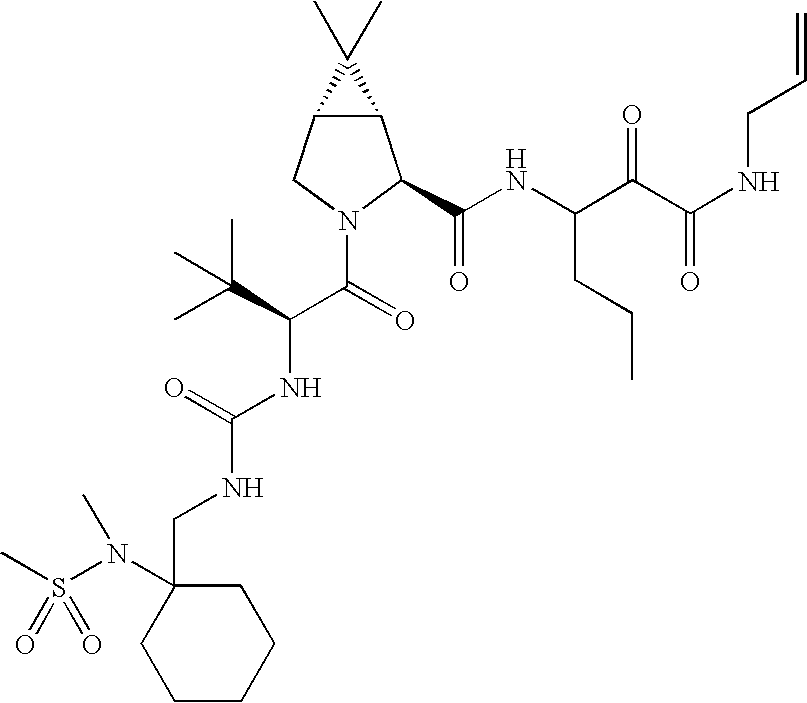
C(NC(NC(C(=O)N1C(C(NC(C(C(NCC=C)=O)=O)CCC)=O)C2C(C1)C2(C)C)C(C)(C)C)=O)C1(N(S(C)(=O)=O)C)CCCCC1
